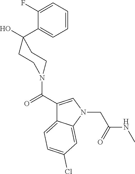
C(C1=CN(CC(NC)=O)C2=CC(Cl)=CC=C12)(=O)N1CCC(O)(C2=CC=CC=C2F)CC1
